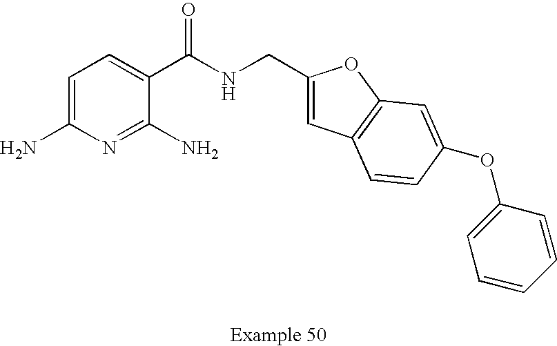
C1=C(N)N=C(N)C(C(NCC2=CC3=C(O2)C=C(OC2=CC=CC=C2)C=C3)=O)=C1
